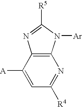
C12=C(C([A])=CC([R4])=N1)N=C([R5])N2[Ar]
